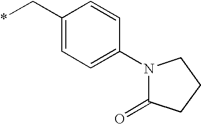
C1(C*)=CC=C(N2C(=O)CCC2)C=C1
